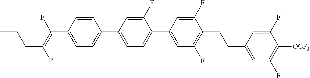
C1=CC(C(=C(F)CCC)F)=CC=C1C1=CC=C(C2=CC(F)=C(CCC3=CC(F)=C([OCF3])C(F)=C3)C(F)=C2)C(F)=C1
